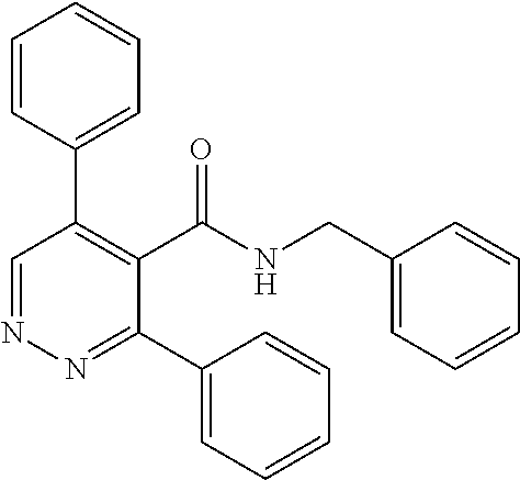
C1=CC(C2=C(C(=O)NCC3=CC=CC=C3)C(C3=CC=CC=C3)=NN=C2)=CC=C1
